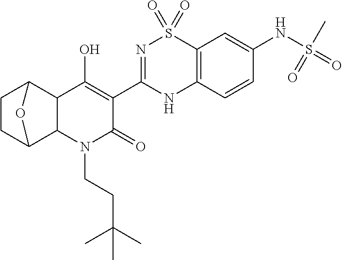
C1CC2C3C(C1O2)C(O)=C(C1=NS(=O)(=O)C2=C(N1)C=CC(NS(=O)(=O)C)=C2)C(=O)N3CCC(C)(C)C
